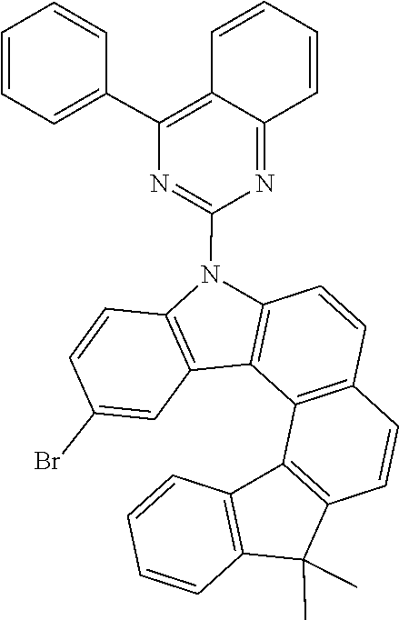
C1=CC=CC2=C1C(C)(C)C1=C2C2=C(C=CC3=C2C2=C(C=CC(Br)=C2)N3C2=NC(C3=CC=CC=C3)=C3C=CC=CC3=N2)C=C1
